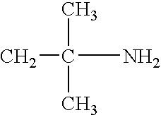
CC(N)(C)C
